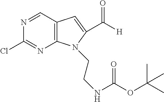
C12=C(C=NC(Cl)=N1)C=C(C([H])=O)N2CCNC(=O)OC(C)(C)C
